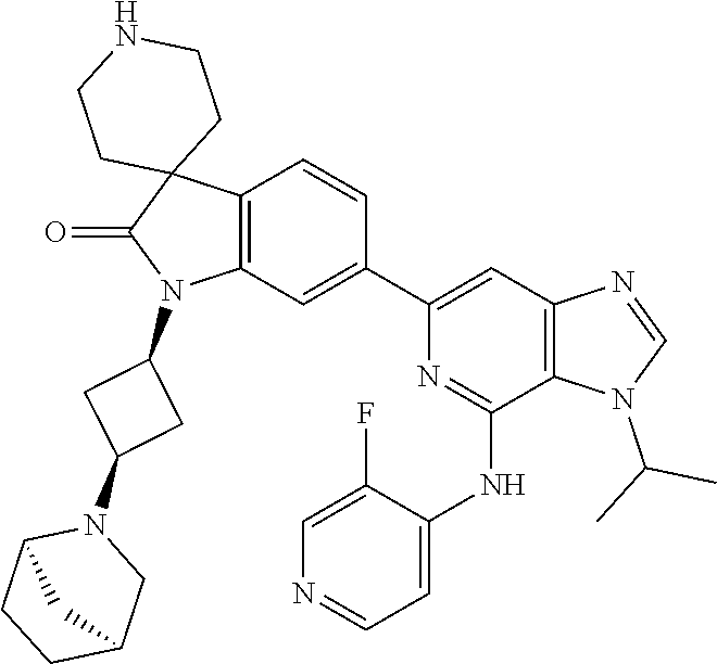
C12=C(C=C(C3=CC4=C(C(NC5=CC=NC=C5F)=N3)N(C(C)C)C=N4)C=C1)N(C1CC(N3C(C)CCC(C)C3)C1)C(=O)C21CCNCC1
